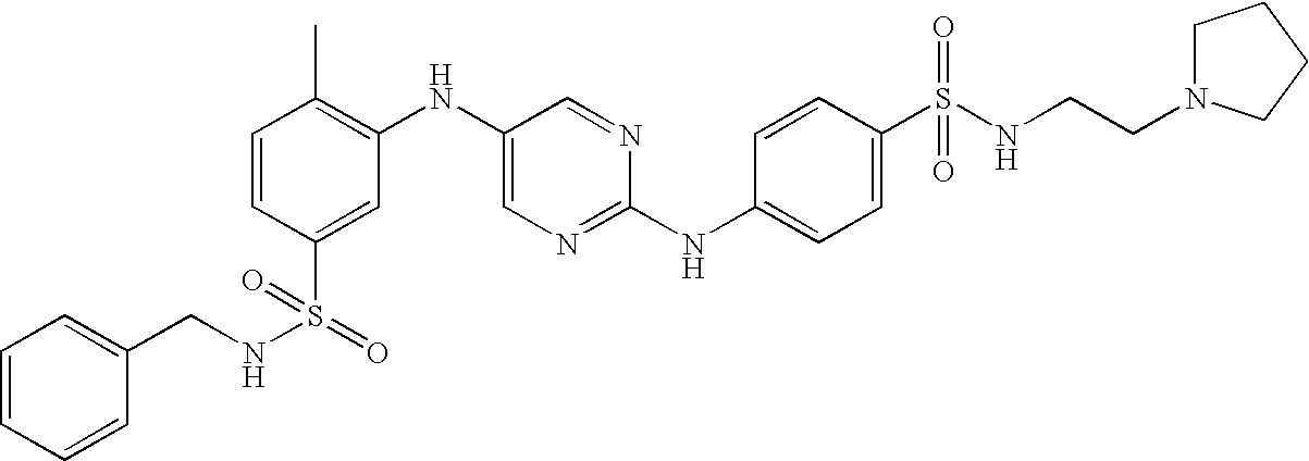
C1=CC=CC(CNS(=O)(C2=CC(NC3=CN=C(NC4=CC=C(S(NCCN5CCCC5)(=O)=O)C=C4)N=C3)=C(C)C=C2)=O)=C1
